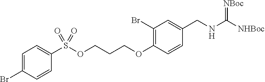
C1(Br)=C(OCCCOS(C2=CC=C(Br)C=C2)(=O)=O)C=CC(CNC(=[NBoc])[NHBoc])=C1
